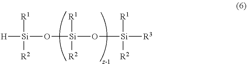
[H][Si](O[Si](O[Si]([R3])([R1])[R2])([R1])[R2])([R1])[R2]
